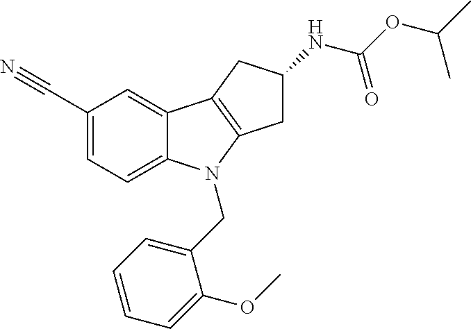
C1(C#N)=CC=C2C(=C1)C1=C(N2CC2=CC=CC=C2OC)CC(NC(OC(C)C)=O)C1
